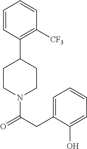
C1CN(C(=O)CC2=CC=CC=C2O)CCC1C1=C([CF3])C=CC=C1
